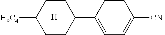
C1=CC(C2CCC([H9C4])CC2)=CC=C1[CN].[H]
